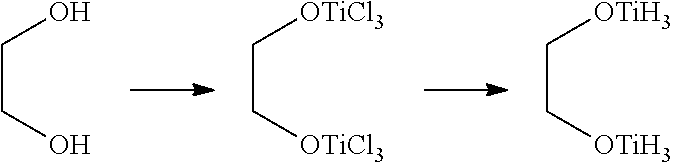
C(CO)O.C(C[OTiCl3])[OTiCl3].C(C[OTiH3])[OTiH3]
